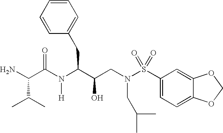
C(C(N(C(C(CN(S(C1=CC=C2C(=C1)OCO2)(=O)=O)CC(C)C)O)CC1=CC=CC=C1)[H])=O)(C(C)C)N
